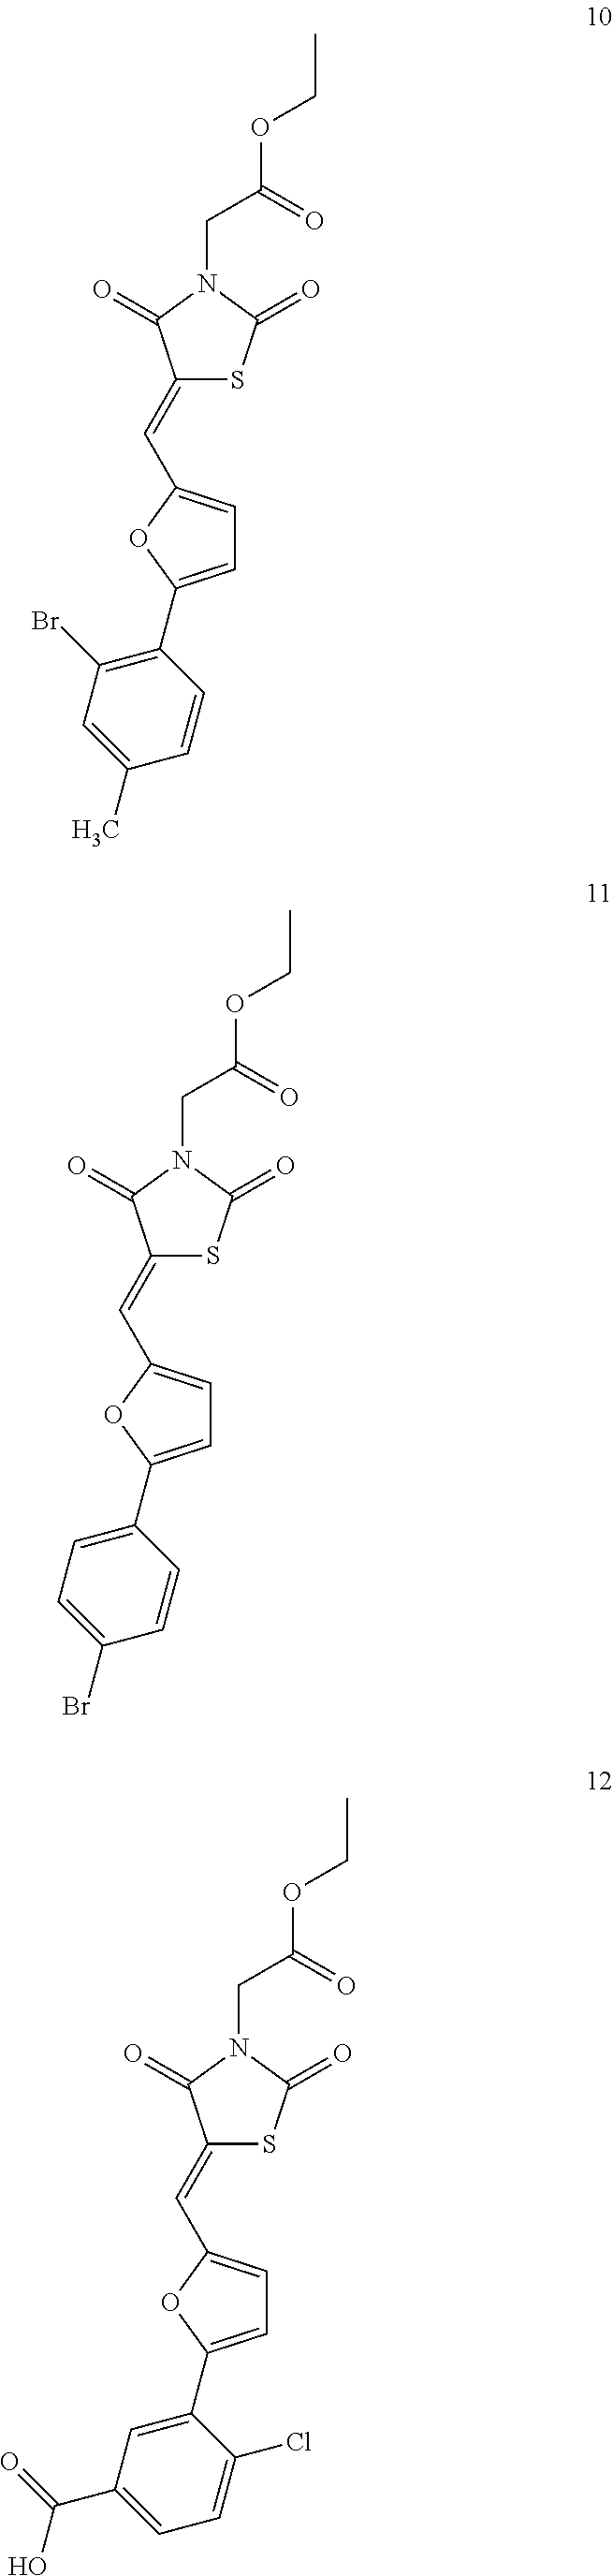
C1(=CC2=CC=C(C3=C(Br)C=C(C)C=C3)O2)SC(=O)N(CC(OCC)=O)C1=O.C1(=CC2=CC=C(C3=CC=C(Br)C=C3)O2)SC(=O)N(CC(OCC)=O)C1=O.C1(=CC2=CC=C(C3=CC(C(=O)O)=CC=C3Cl)O2)SC(=O)N(CC(OCC)=O)C1=O
